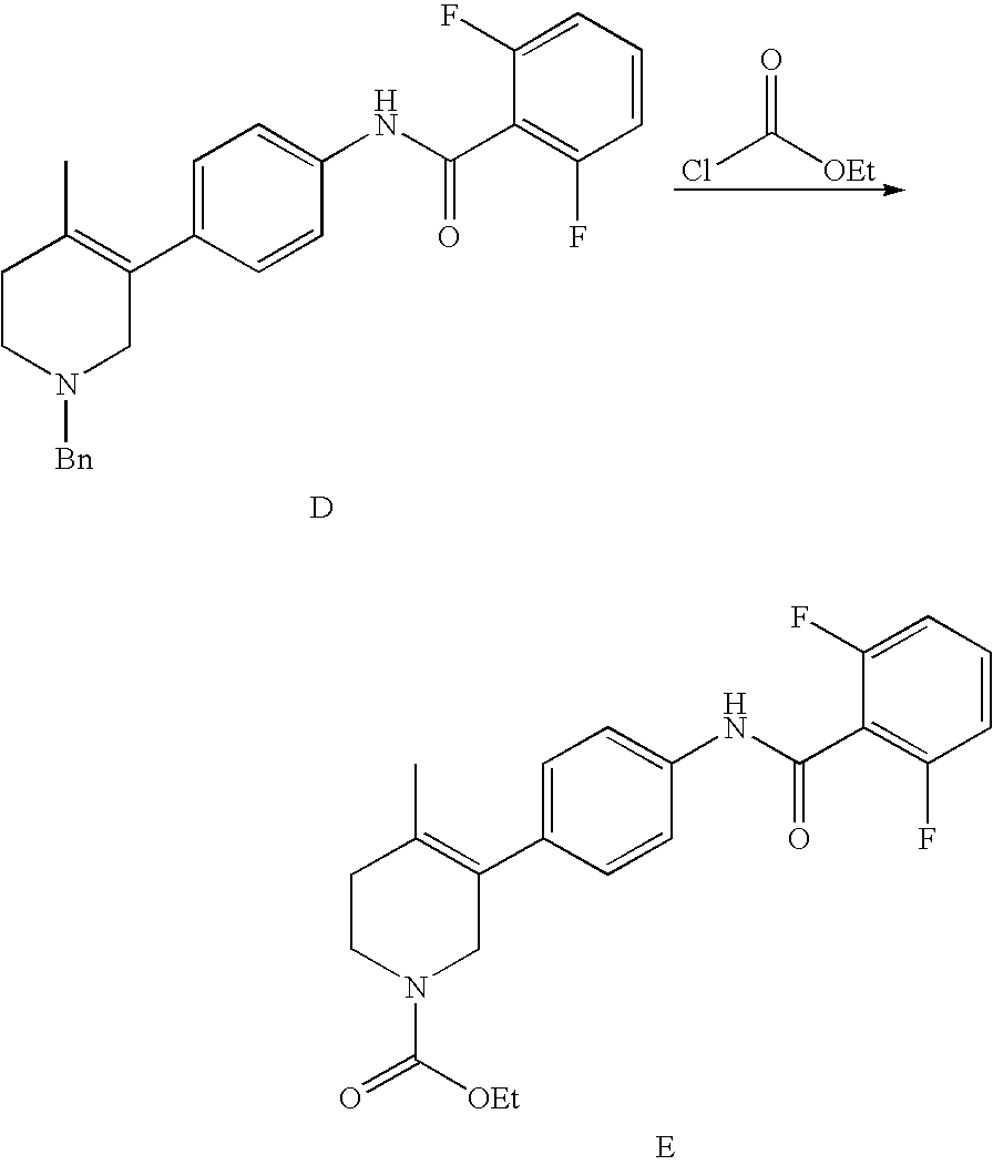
C1CN(C(=O)[OEt])CC(C2=CC=C(NC(C3=C(F)C=CC=C3F)=O)C=C2)=C1C.[E].C1CN([Bn])CC(C2=CC=C(NC(C3=C(F)C=CC=C3F)=O)C=C2)=C1C.[D].ClC([OEt])=O
